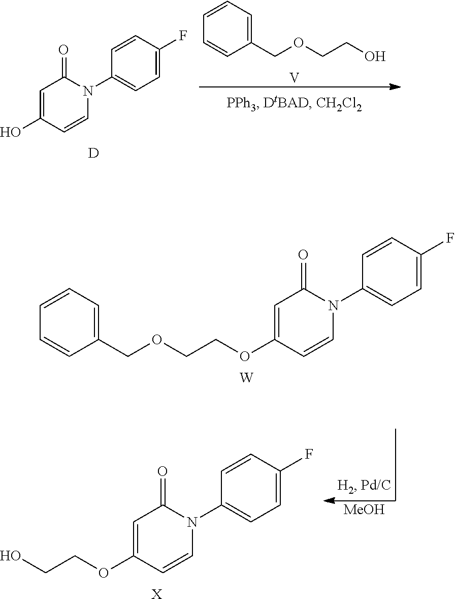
C1=C(OCCOCC2=CC=CC=C2)C=CN(C2=CC=C(F)C=C2)C1=O.[W].C1=C(O)C=CN(C2=CC=C(F)C=C2)C1=O.[D].O(CCO)CC1=CC=CC=C1.[V].[MeOH].C1=C(OCCO)C=CN(C2=CC=C(F)C=C2)C1=O.[X]
